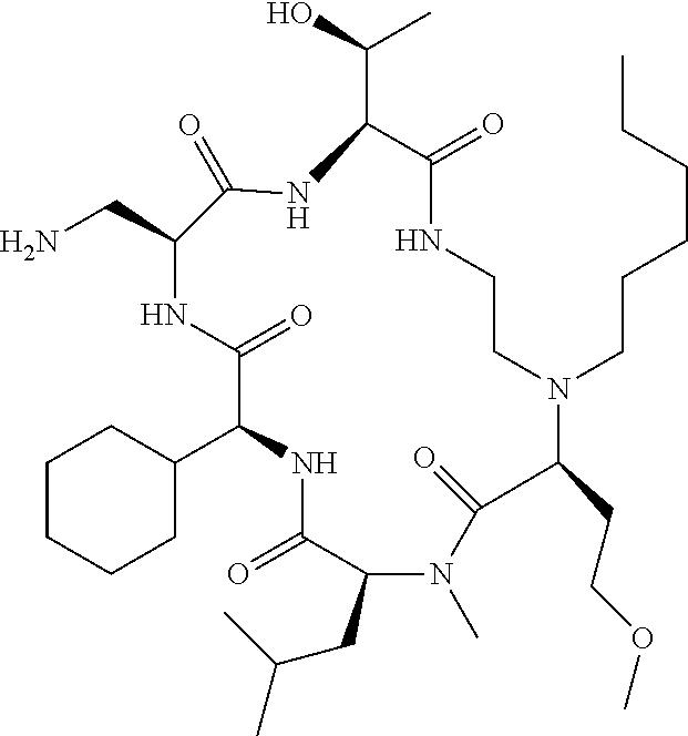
C1CCCC(C2NC(=O)C(CC(C)C)N(C)C(=O)C(CCOC)N(CCCCCC)CCNC(=O)C(C(O)C)NC(=O)C(CN)NC2=O)C1
